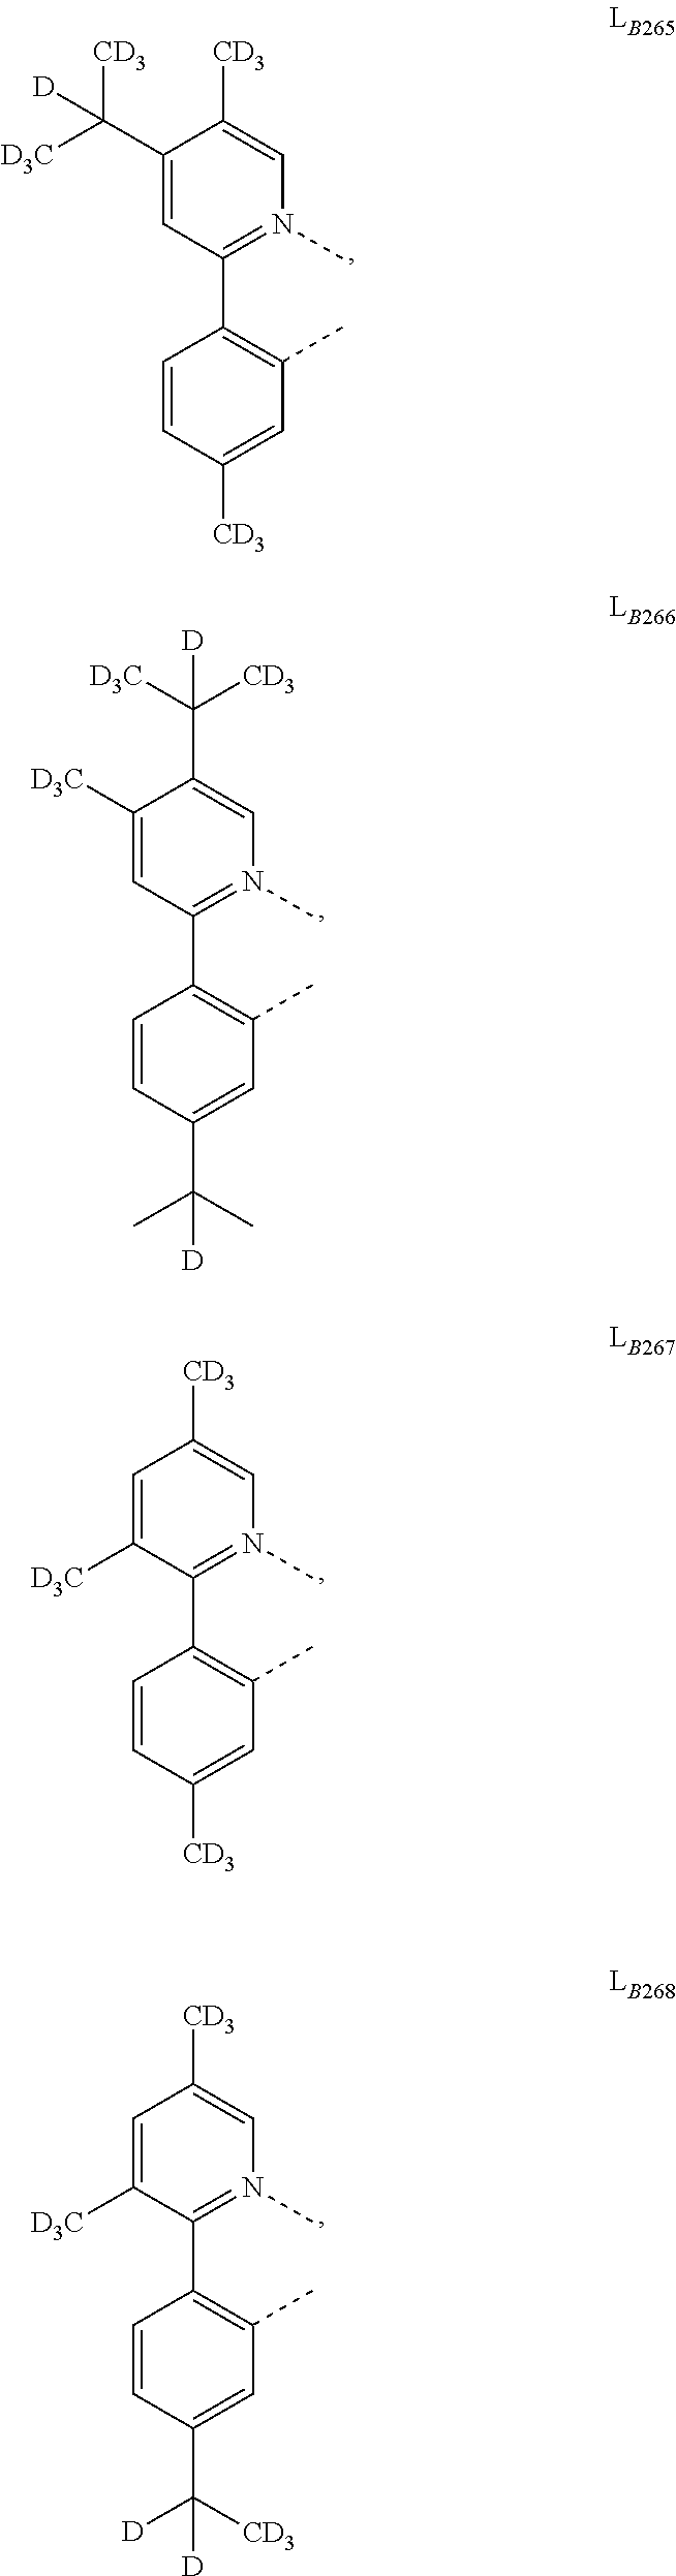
C1(C2=C(C)C=C([CD3])C=C2)=N(C)C=C([CD3])C(C([D3C])([CD3])[D])=C1.C1(C2=C(C)C=C(C(C)(C)[D])C=C2)=N(C)C=C(C([CD3])([D3C])[D])C([D3C])=C1.C1(C2=C(C)C=C([CD3])C=C2)=N(C)C=C([CD3])C=C1[D3C].C1(C2=C(C)C=C(C([CD3])([D])[D])C=C2)=N(C)C=C([CD3])C=C1[D3C]
